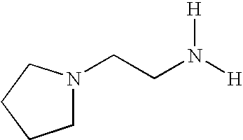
C1CCN(CCN([H])[H])C1
